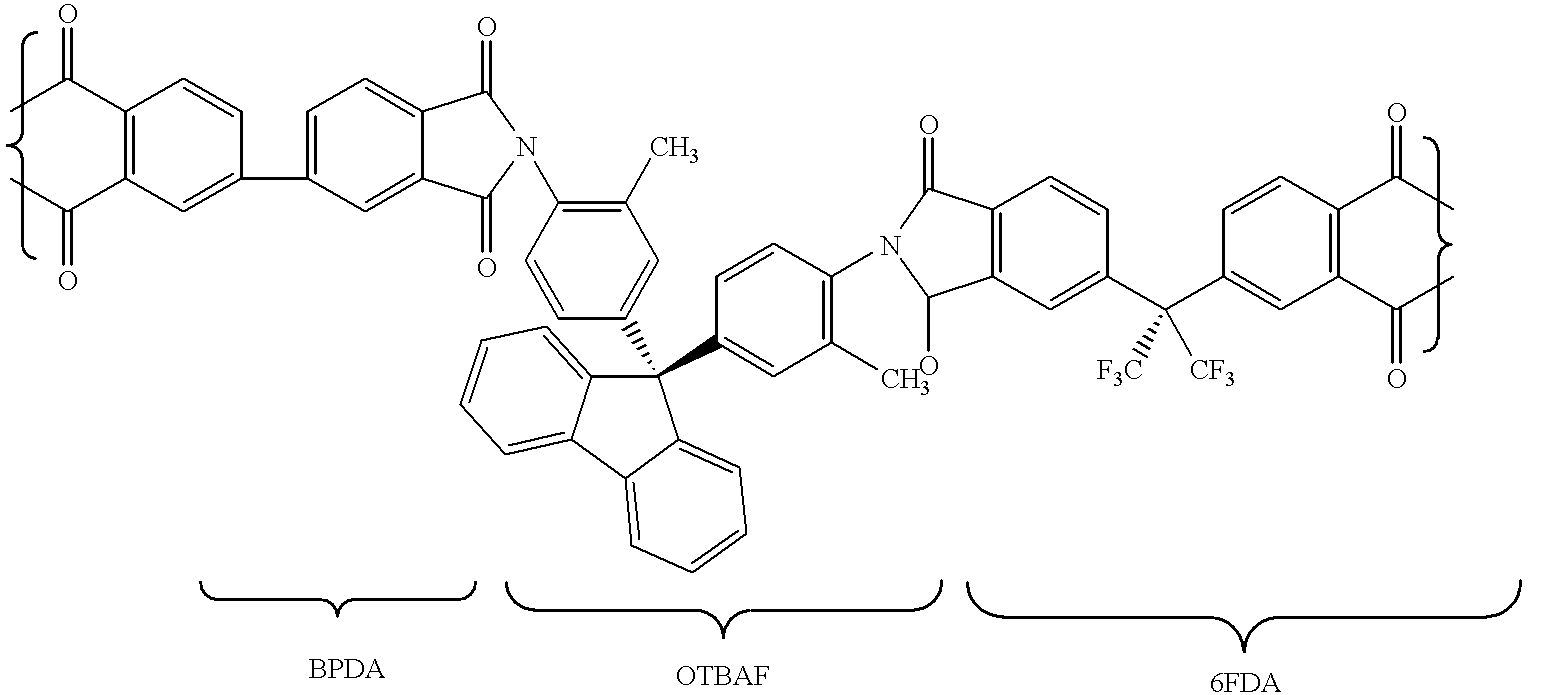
C1(C)=C(N2C(=O)C3=CC(C4=CC(C(C)=O)=C(C(C)=O)C=C4)=CC=C3C2=O)C=CC(C2(C3=CC(C)=C(N4C(=O)C5=C(C4O)C=C(C(C4=CC(C(C)=O)=C(C(C)=O)C=C4)([F3C])[CF3])C=C5)C=C3)C3=CC=CC=C3C3=CC=CC=C32)=C1
